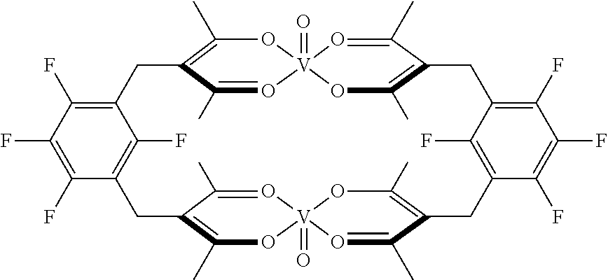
C1(C)=C2C(C)=O[V]3(=O)(O1)O=C(C)C(=C(C)O3)CC1=C(F)C(F)=C(F)C(=C1F)CC1=C(C)O[V]3(=O)(OC(C)=C(CC4=C(F)C(=C(F)C(F)=C4F)C2)C(C)=O3)O=C1C
